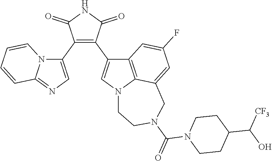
C1(C2=CN=C3N2C=CC=C3)=C(C2=CN3C4=C2C=C(F)C=C4CN(C(N2CCC(C([CF3])O)CC2)=O)CC3)C(=O)NC1=O
